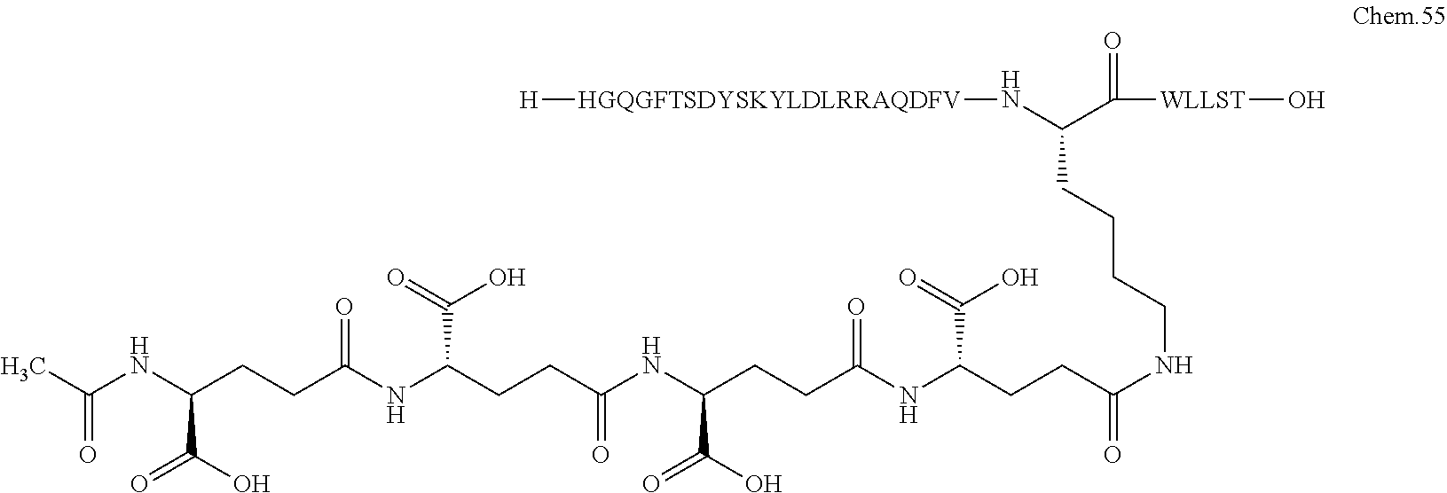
CC(NC(CCC(NC(CCC(NC(CCC(NC(CCC(=O)NCCCCC(N[HGQGFTSDYSKYLDLRRAQDFV][H])C(=O)[WLLST]O)C(O)=O)=O)C(=O)O)=O)C(O)=O)=O)C(=O)O)=O
